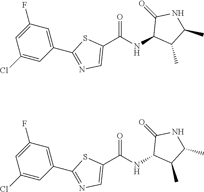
C1(C(NC2C(C)C(C)NC2=O)=O)=CN=C(C2=CC(F)=CC(Cl)=C2)S1.C1(C(NC2C(C)C(C)NC2=O)=O)=CN=C(C2=CC(F)=CC(Cl)=C2)S1
